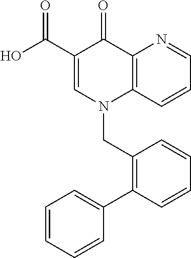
C1(C(O)=O)=CN(CC2=C(C3=CC=CC=C3)C=CC=C2)C2=C(C1=O)N=CC=C2
